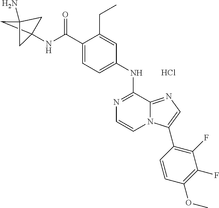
N1=C(NC2=CC=C(C(NC34CC(N)(C3)C4)=O)C(CC)=C2)C2=NC=C(C3=C(F)C(F)=C(OC)C=C3)N2C=C1.Cl
